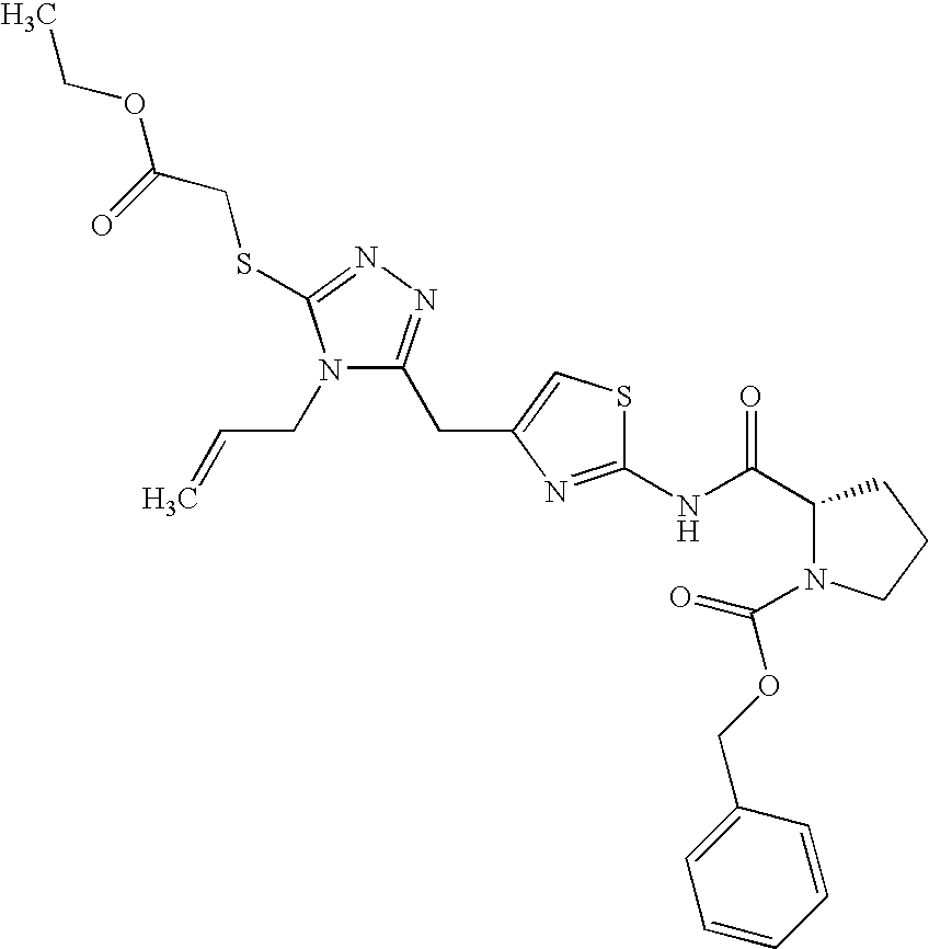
C1(C(NC2=NC(CC3=NN=C(SCC(OCC)=O)N3CC=C)=CS2)=O)N(C(OCC2=CC=CC=C2)=O)CCC1
